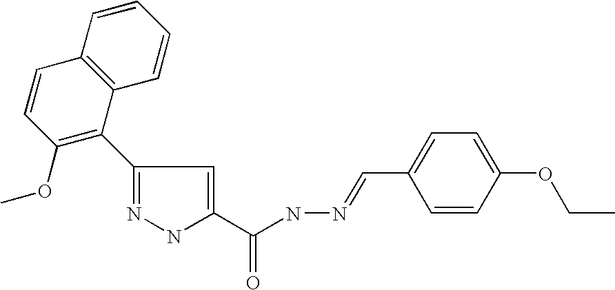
C1=CC=CC2=C1C=CC(OC)=C2C1=NNC(C(=O)NN=CC2=CC=C(OCC)C=C2)=C1
